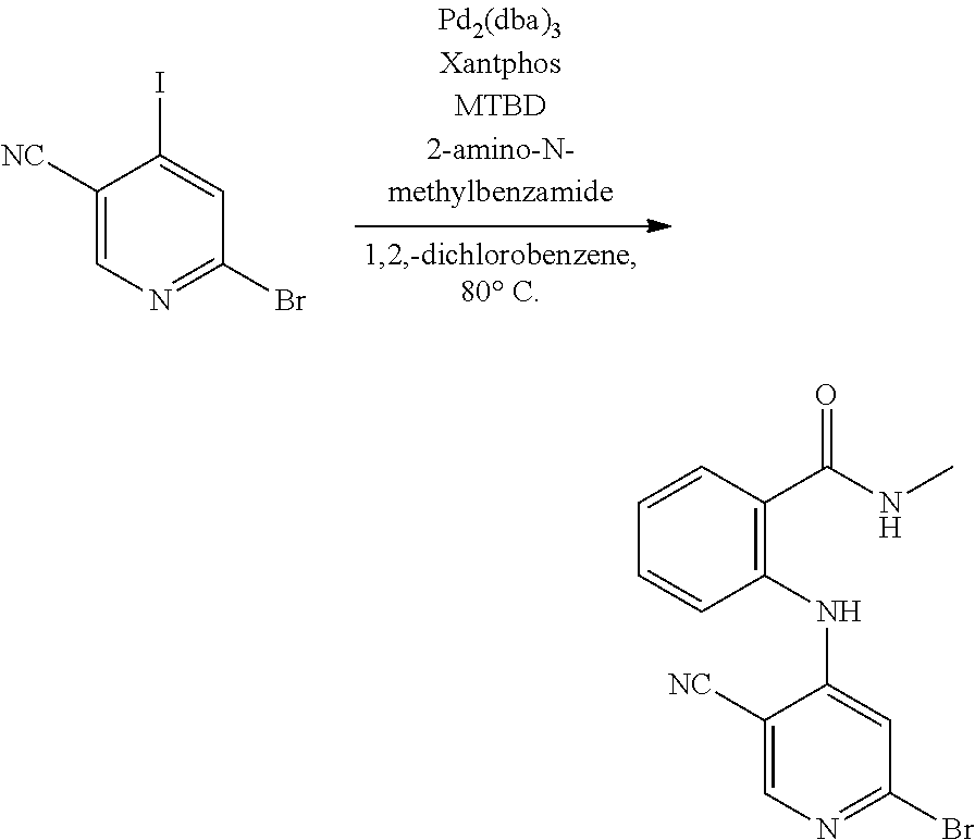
C1([NC])=CN=C(Br)C=C1I.C1([NC])=CN=C(Br)C=C1NC1=C(C(NC)=O)C=CC=C1
